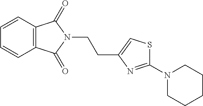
C12=C(C=CC=C1)C(=O)N(CCC1=CSC(N3CCCCC3)=N1)C2=O
